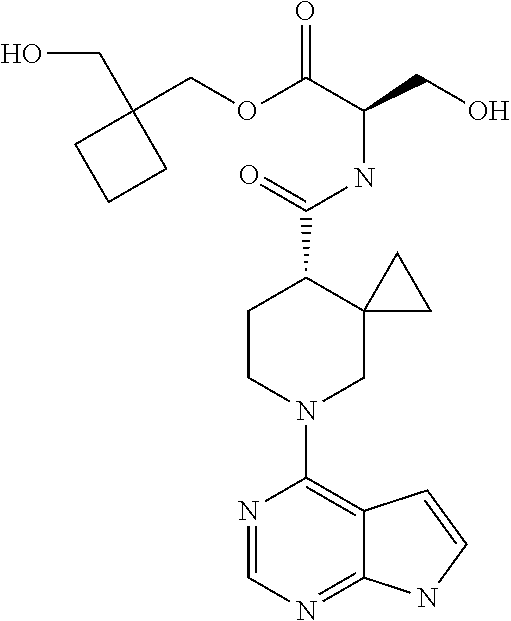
N1=CN=C2C(=C1N1CC3(C(C(=O)NC(CO)C(OCC4(CO)CCC4)=O)CC1)CC3)C=CN2
